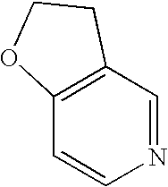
C12=C(C=NC=C1)CCO2
